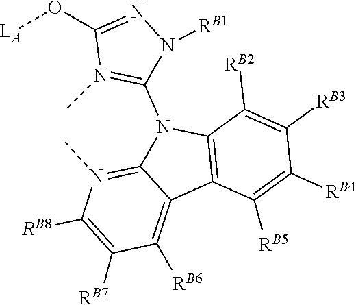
C1([RB5])=C([RB4])C([RB3])=C([RB2])C2=C1C1=C([RB6])C([RB7])=C([RB8])N(C)=C1N2C1=N(C)C(O[LA])=NN1[RB1]
